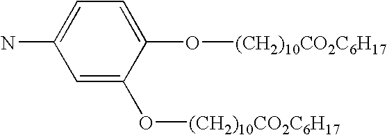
C1=C(N)C=C(O[(CH2)10CO2C6H17])C(O[(CH2)10CO2C6H17])=C1
